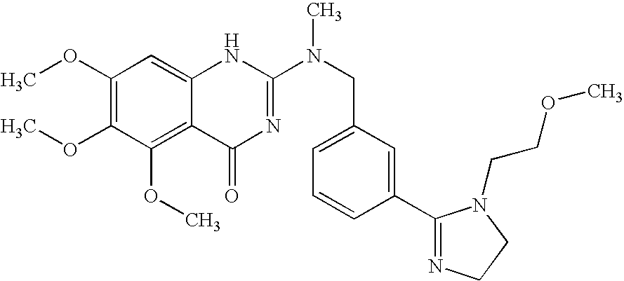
C1(OC)=C(OC)C(OC)=C2C(=C1)NC(N(CC1=CC=CC(C3=NCCN3CCOC)=C1)C)=NC2=O
